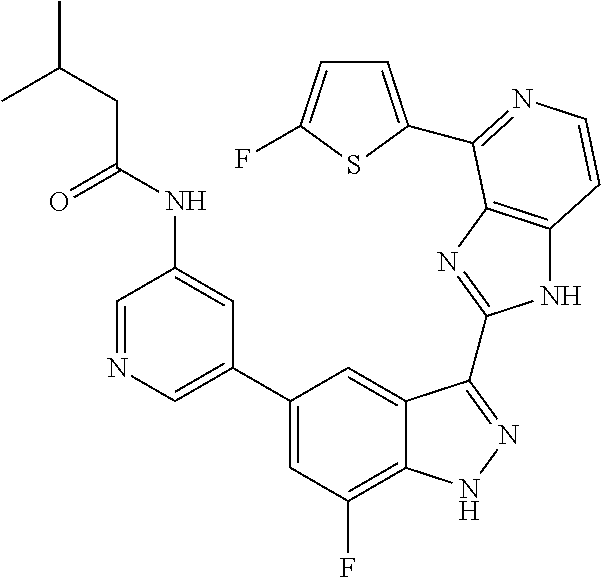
C1=C(C2=CC(F)=C3C(=C2)C(C2=NC4=C(N2)C=CN=C4C2=CC=C(F)S2)=NN3)C=C(NC(=O)CC(C)C)C=N1
